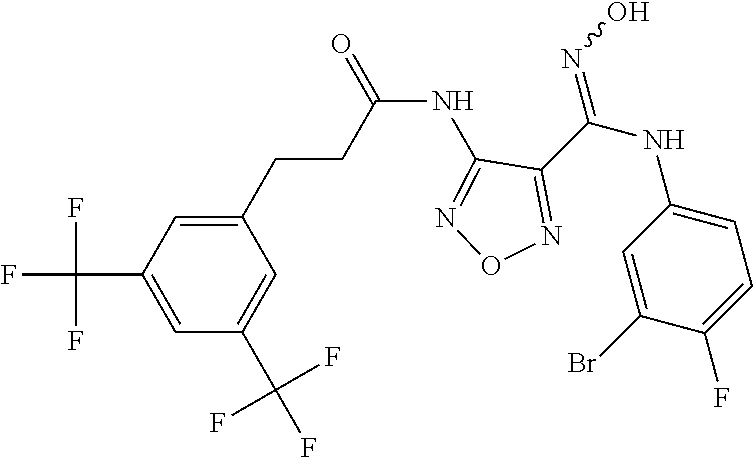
C(NC1=NON=C1C(NC1=CC=C(F)C(Br)=C1)=NO)(=O)CCC1=CC(C(F)(F)F)=CC(C(F)(F)F)=C1
